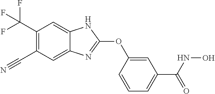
C1(C(F)(F)F)=C(C#N)C=C2C(=C1)NC(OC1=CC(C(=O)NO)=CC=C1)=N2
